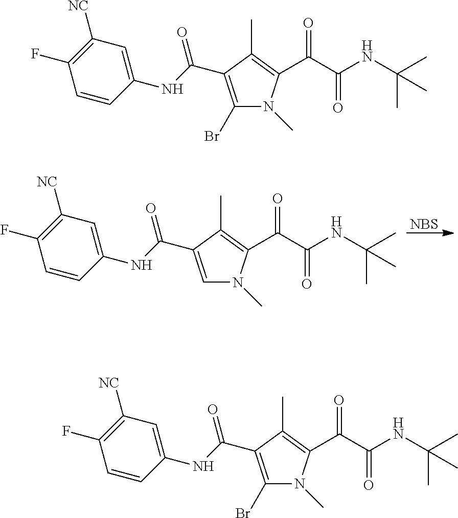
C1=C(C(NC2=CC([NC])=C(F)C=C2)=O)C(C)=C(C(=O)C(NC(C)(C)C)=O)N1C.[NBS].C1(Br)=C(C(NC2=CC([NC])=C(F)C=C2)=O)C(C)=C(C(=O)C(NC(C)(C)C)=O)N1C.C1(Br)=C(C(NC2=CC([NC])=C(F)C=C2)=O)C(C)=C(C(=O)C(NC(C)(C)C)=O)N1C
